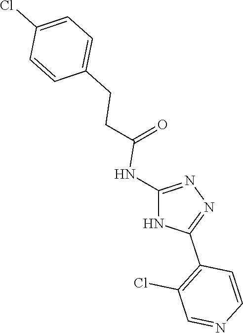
C1=C(CCC(=O)NC2=NN=C(C3=C(Cl)C=NC=C3)N2)C=CC(Cl)=C1
